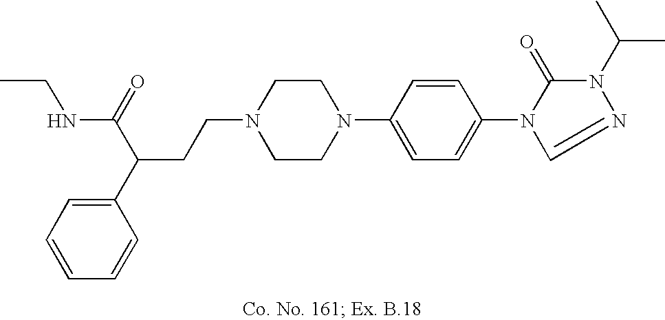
N1(CCC(C2=CC=CC=C2)C(=O)NCC)CCN(C2=CC=C(N3C(=O)N(C(C)C)N=C3)C=C2)CC1
